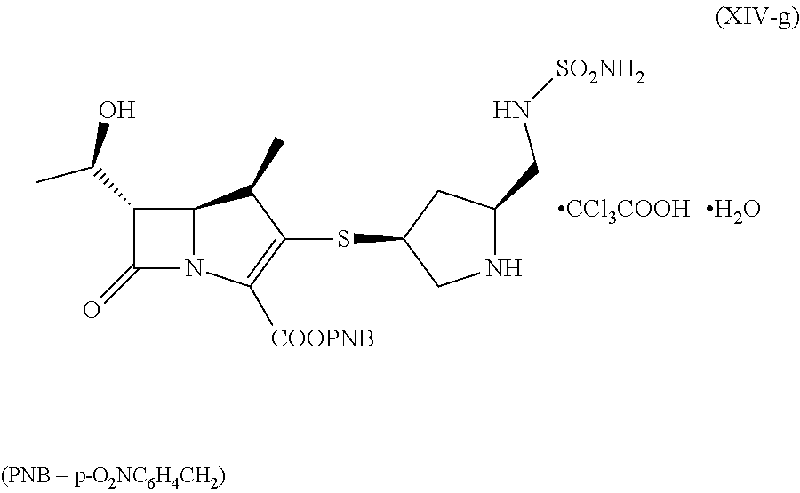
C12N(C([COOPNB])=C(SC3CNC(CN[SO2NH2])C3)C1C)C(=O)C2C(C)O.[CCl3COOH].O
